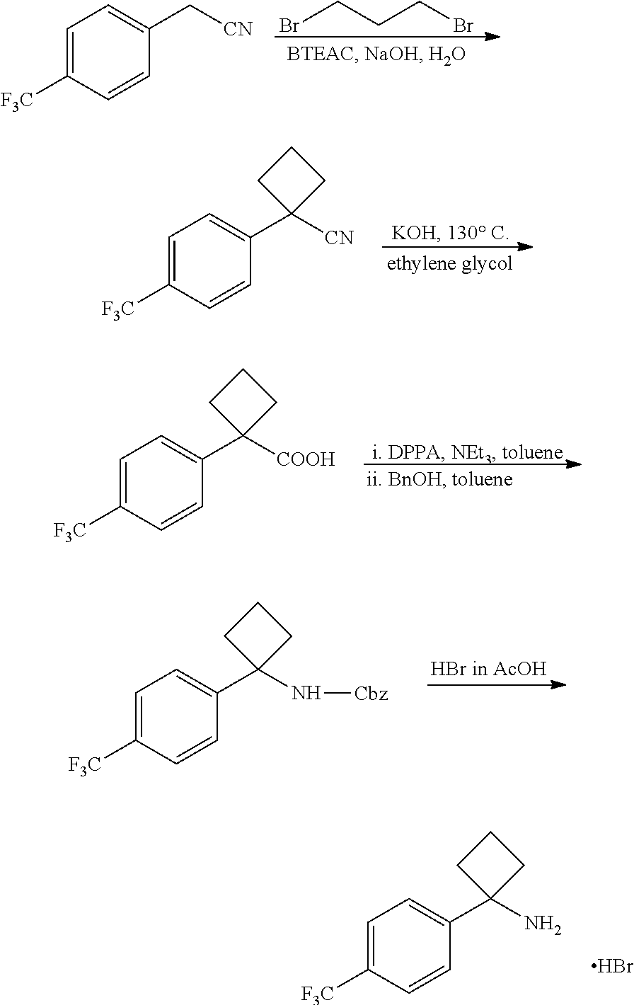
BrCCCBr.C1=C([F3C])C=CC(C[CN])=C1.C1=C([F3C])C=CC(C2([CN])CCC2)=C1.C1=C([F3C])C=CC(C2([COOH])CCC2)=C1.C1=C([F3C])C=CC(C2(N[Cbz])CCC2)=C1.C1=C([F3C])C=CC(C2(N)CCC2)=C1.Br
